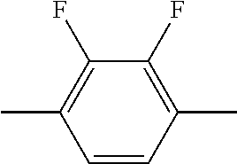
C1(C)=C(F)C(F)=C(C)C=C1
